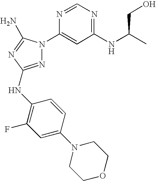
N1=C(NC2=C(F)C=C(N3CCOCC3)C=C2)N=C(N)N1C1=CC(NC(C)CO)=NC=N1
